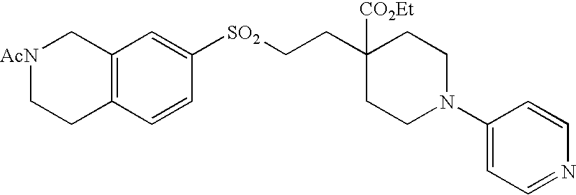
C1([CO2Et])(CC[SO2]C2=CC3=C(C=C2)CC[AcN]C3)CCN(C2=CC=NC=C2)CC1
